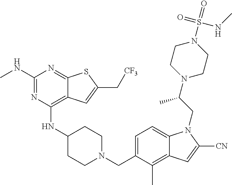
C1=C(CN2CCC(NC3=C4C(=NC(NC)=N3)SC(C[CF3])=C4)CC2)C(C)=C2C(=C1)N(CC(N1CCN(S(=O)(NC)=O)CC1)C)C([CN])=C2
